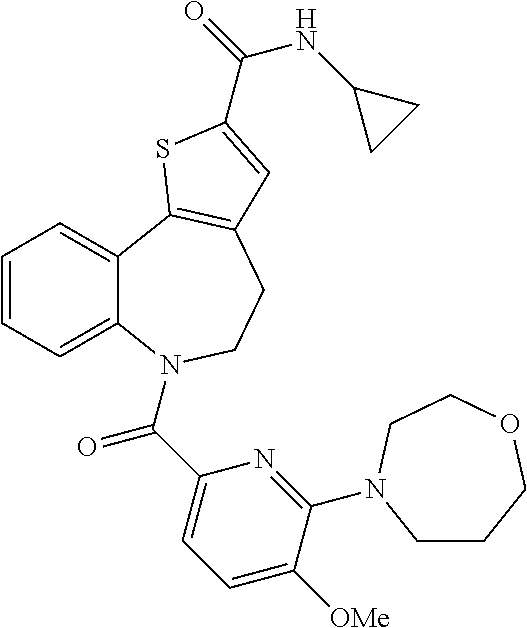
C1=CC=C2C(=C1)C1=C(CCN2C(C2=CC=C([OMe])C(N3CCCOCC3)=N2)=O)C=C(C(=O)NC2CC2)S1
